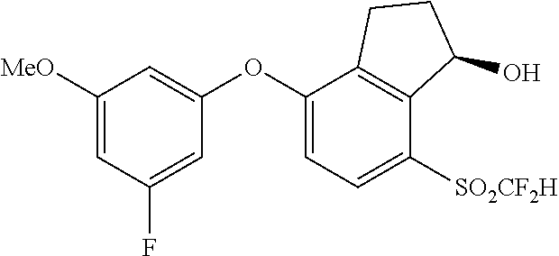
C1(OC2=CC=C([SO2CF2H])C3=C2CCC3O)=CC([MeO])=CC(F)=C1
